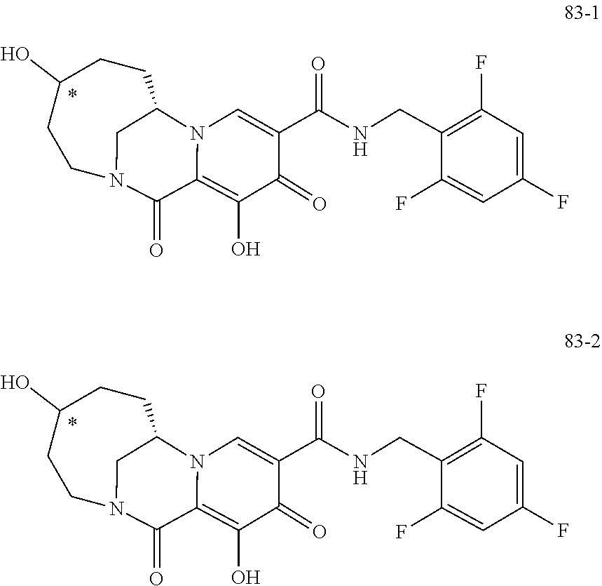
C1(F)=CC(F)=CC(F)=C1CNC(C1=CN2C(=C(O)C1=O)C(=O)N1CC2CCC(O)CC1)=O.C1(F)=CC(F)=CC(F)=C1CNC(C1=CN2C(=C(O)C1=O)C(=O)N1CC2CCC(O)CC1)=O
